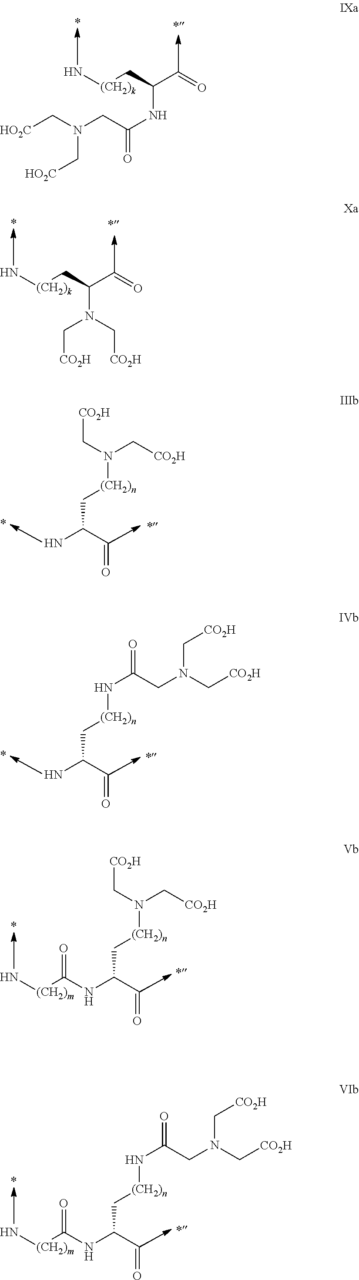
[HO2C]CN(CC(NC(C=O)C[(CH2)k]N)=O)C[HO2C].C(N(C(C=O)C[(CH2)k]N)C[CO2H])[CO2H].C(C(C=O)N)[(CH2)n]N(C[CO2H])C[CO2H].C(C(C=O)N)[(CH2)n]NC(CN(C[CO2H])C[CO2H])=O.C(C(C=O)NC([(CH2)m]N)=O)[(CH2)n]N(C[CO2H])C[CO2H].C(C(C=O)NC([(CH2)m]N)=O)[(CH2)n]NC(CN(C[CO2H])C[CO2H])=O
